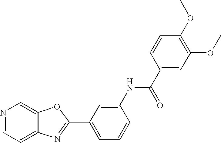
C12=CC=NC=C1OC(C1=CC=CC(NC(C3=CC(OC)=C(OC)C=C3)=O)=C1)=N2
